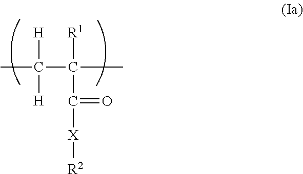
[H]C([H])(C)C([R1])(C(=O)[X][R2])C
